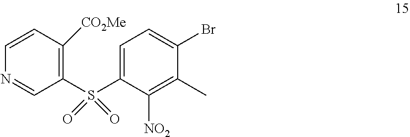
C1(S(C2=CC=C(Br)C(C)=C2[NO2])(=O)=O)=C([CO2Me])C=CN=C1
